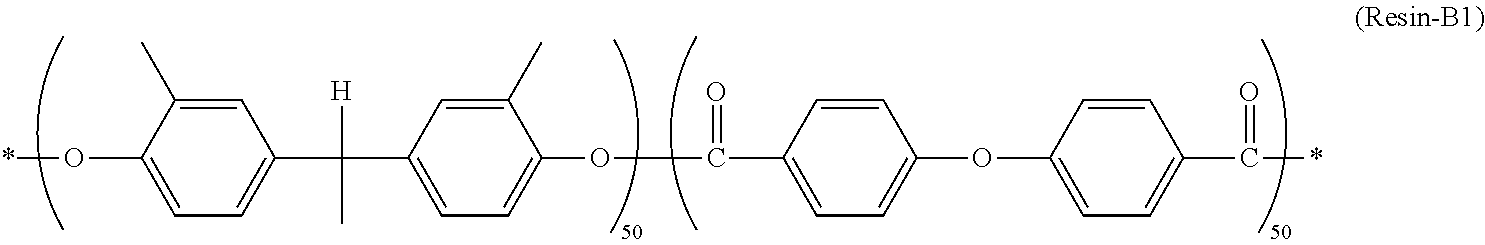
*OC1=CC=C(C(C2=CC=C(OC(C3=CC=C(OC4=CC=C(C(*)=O)C=C4)C=C3)=O)C(C)=C2)([H])C)C=C1C
